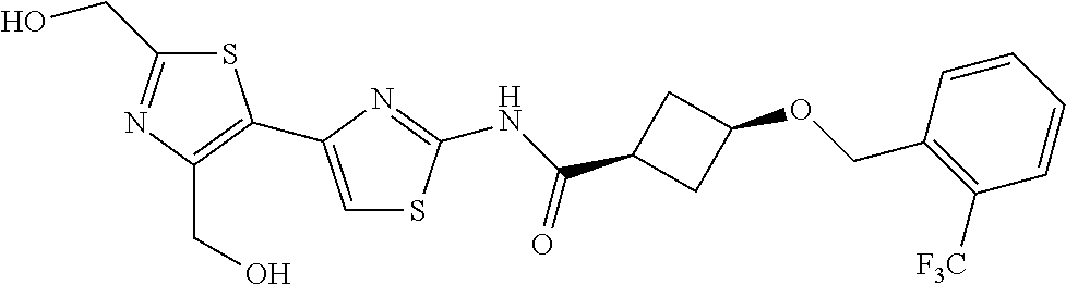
S1C(CO)=NC(CO)=C1C1=CSC(NC(=O)C2CC(OCC3=C([CF3])C=CC=C3)C2)=N1
